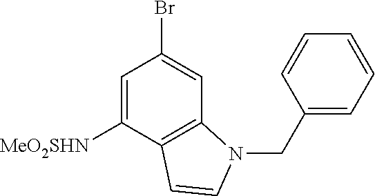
C1=C([MeO2SHN])C2=C(C=C1Br)N(CC1=CC=CC=C1)C=C2
